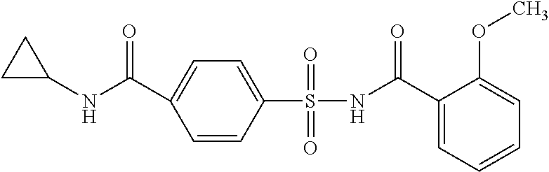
C1(NC(C2=CC=C(S(NC(C3=CC=CC=C3OC)=O)(=O)=O)C=C2)=O)CC1
